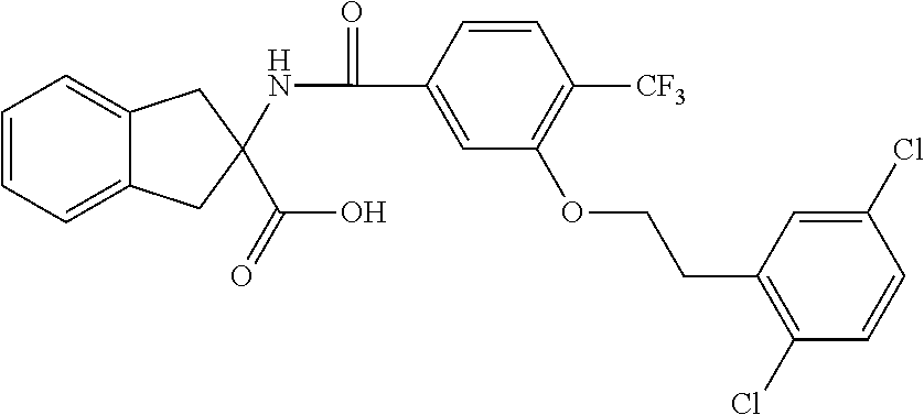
C12=CC=CC=C1CC(C(O)=O)(NC(=O)C1=CC(OCCC3=C(Cl)C=CC(Cl)=C3)=C([CF3])C=C1)C2
